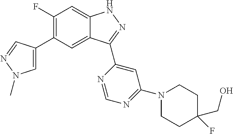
C1(F)=C(C2=CN(C)N=C2)C=C2C(=C1)NN=C2C1=CC(N2CCC(F)(CO)CC2)=NC=N1
